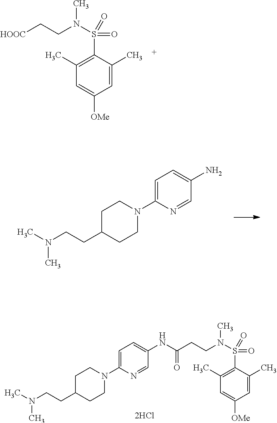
C1=C(N2CCC(CCN(C)C)CC2)N=CC(N)=C1.[HOOC]CCN(S(C1=C(C)C=C([OMe])C=C1C)(=O)=O)C.C1=C(N2CCC(CCN(C)C)CC2)N=CC(NC(CCN(S(C2=C(C)C=C([OMe])C=C2C)(=O)=O)C)=O)=C1
